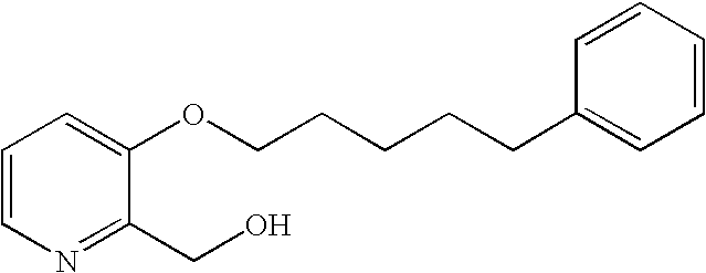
C1=CN=C(CO)C(OCCCCCC2=CC=CC=C2)=C1
